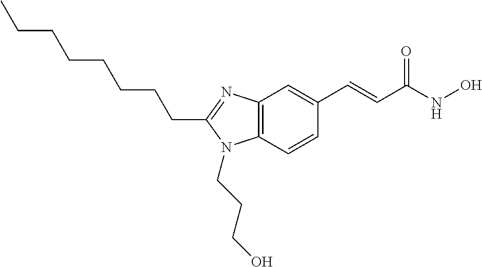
C(C1=NC2=C(N1CCCO)C=CC(C=CC(NO)=O)=C2)CCCCCCC
